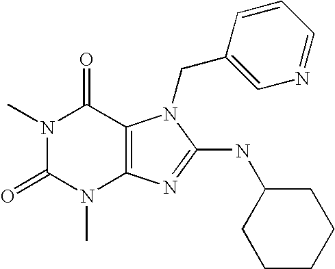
N1(C)C(=O)N(C)C2=C(C1=O)N(CC1=CN=CC=C1)C(NC1CCCCC1)=N2
